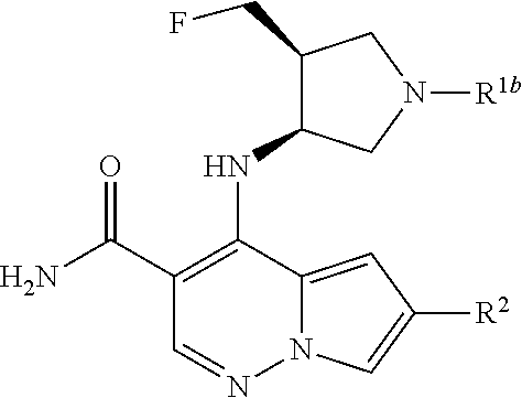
C1(C(N)=O)=C(NC2C(CF)CN([R1b])C2)C2=CC([R2])=CN2N=C1
